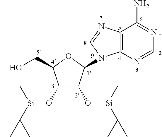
C12=C(N=CN=C1N)N(C1C(O[Si](C)(C(C)(C)C)C)C(O[Si](C(C)(C)C)(C)C)C(CO)O1)C=N2
